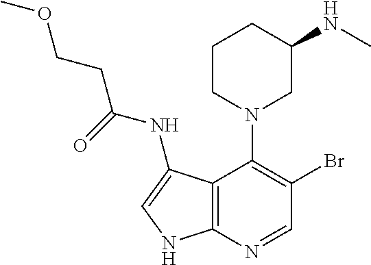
C1CN(C2=C(Br)C=NC3=C2C(NC(=O)CCOC)=CN3)CC(NC)C1
